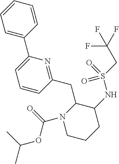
C1CCC(NS(CC(F)(F)F)(=O)=O)C(CC2=NC(C3=CC=CC=C3)=CC=C2)N1C(=O)OC(C)C
